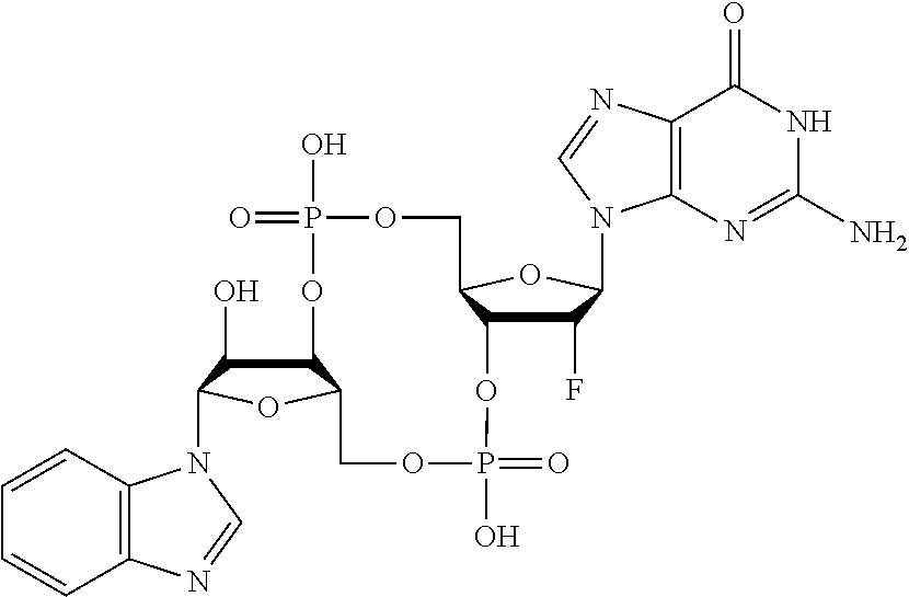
C12C(O)C(N3C4=C(C=CC=C4)N=C3)OC1COP(O)(=O)OC1C(F)C(N3C4=C(C(=O)NC(N)=N4)N=C3)OC1COP(O)(=O)O2
